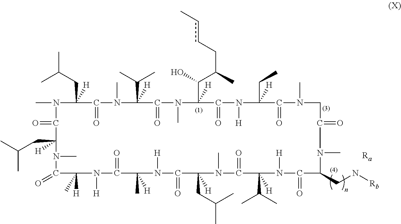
CC(CC1([H])N(C)C(=O)C(CC(C)C)([H])N(C)C(=O)C([H])(C)N([H])C(=O)C(C)([H])N([H])C(=O)C(CC(C)C)([H])N(C)C(=O)C(C(C)C)([H])N([H])C(=O)C(CN[Rb])N(C)C(=O)CN(C)C(=O)C(CC)([H])N([H])C(=O)C(C(O)C(C)CccC)([H])N(C)C(=O)C(C(C)C)([H])N(C)C1=O)C.[Ra]
